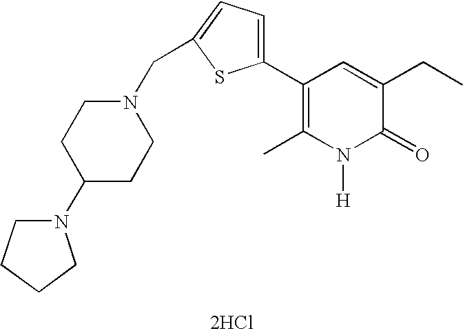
[2HCl].C1(C2=CC=C(CN3CCC(N4CCCC4)CC3)S2)=C(C)N([H])C(=O)C(CC)=C1
